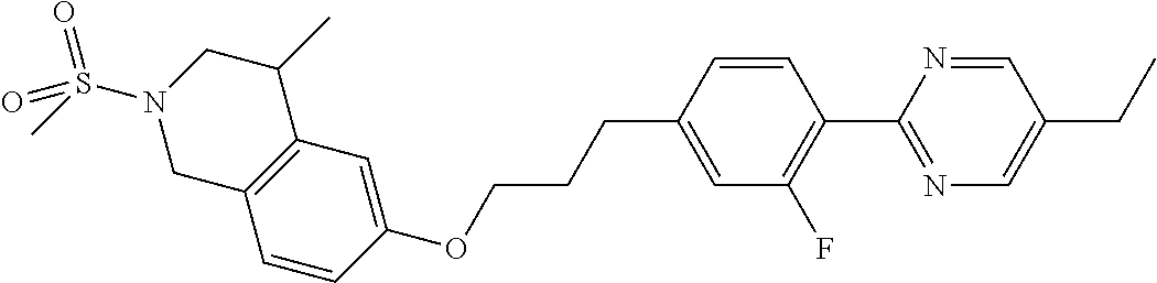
C1=CC(OCCCC2=CC(F)=C(C3=NC=C(CC)C=N3)C=C2)=CC2=C1CN(S(C)(=O)=O)CC2C
